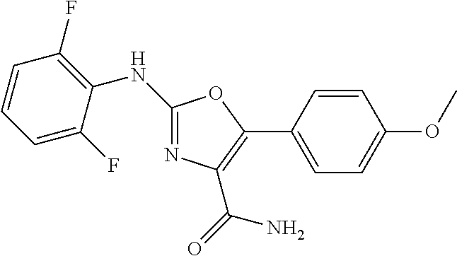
N1=C(NC2=C(F)C=CC=C2F)OC(C2=CC=C(OC)C=C2)=C1C(N)=O
